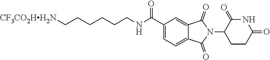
C1=C2C(=CC=C1C(NCCCCCC[CF3CO2HH2N])=O)C(=O)N(C1CCC(=O)NC1=O)C2=O
